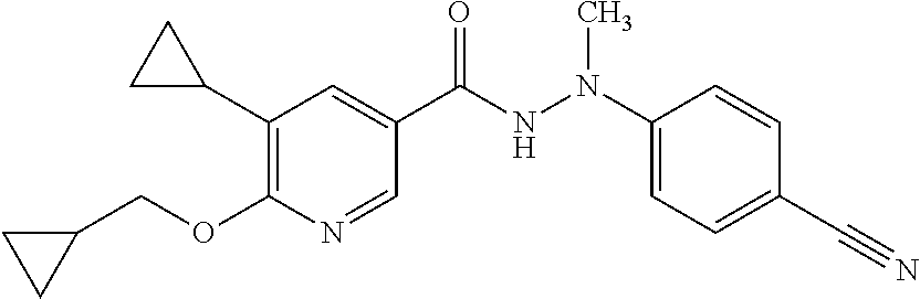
C1(C2CC2)=C(OCC2CC2)N=CC(C(NN(C2=CC=C(C#N)C=C2)C)=O)=C1
